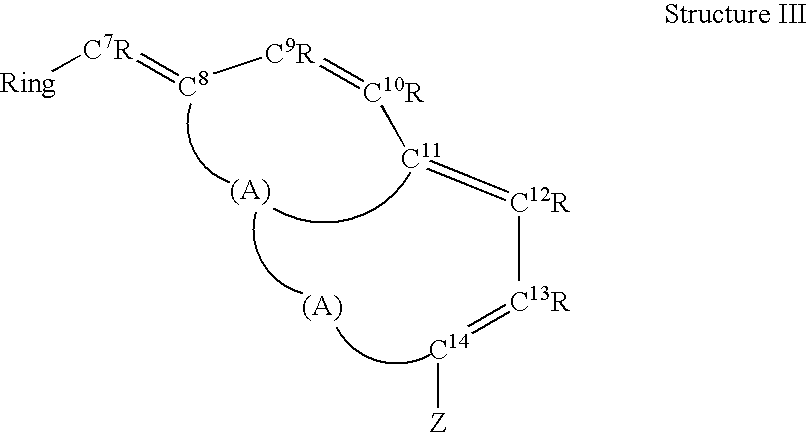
[Ring][C7R]=[C8][C9R]=[C10R][C11]=[C12R][C13R]=[C14][Z]
